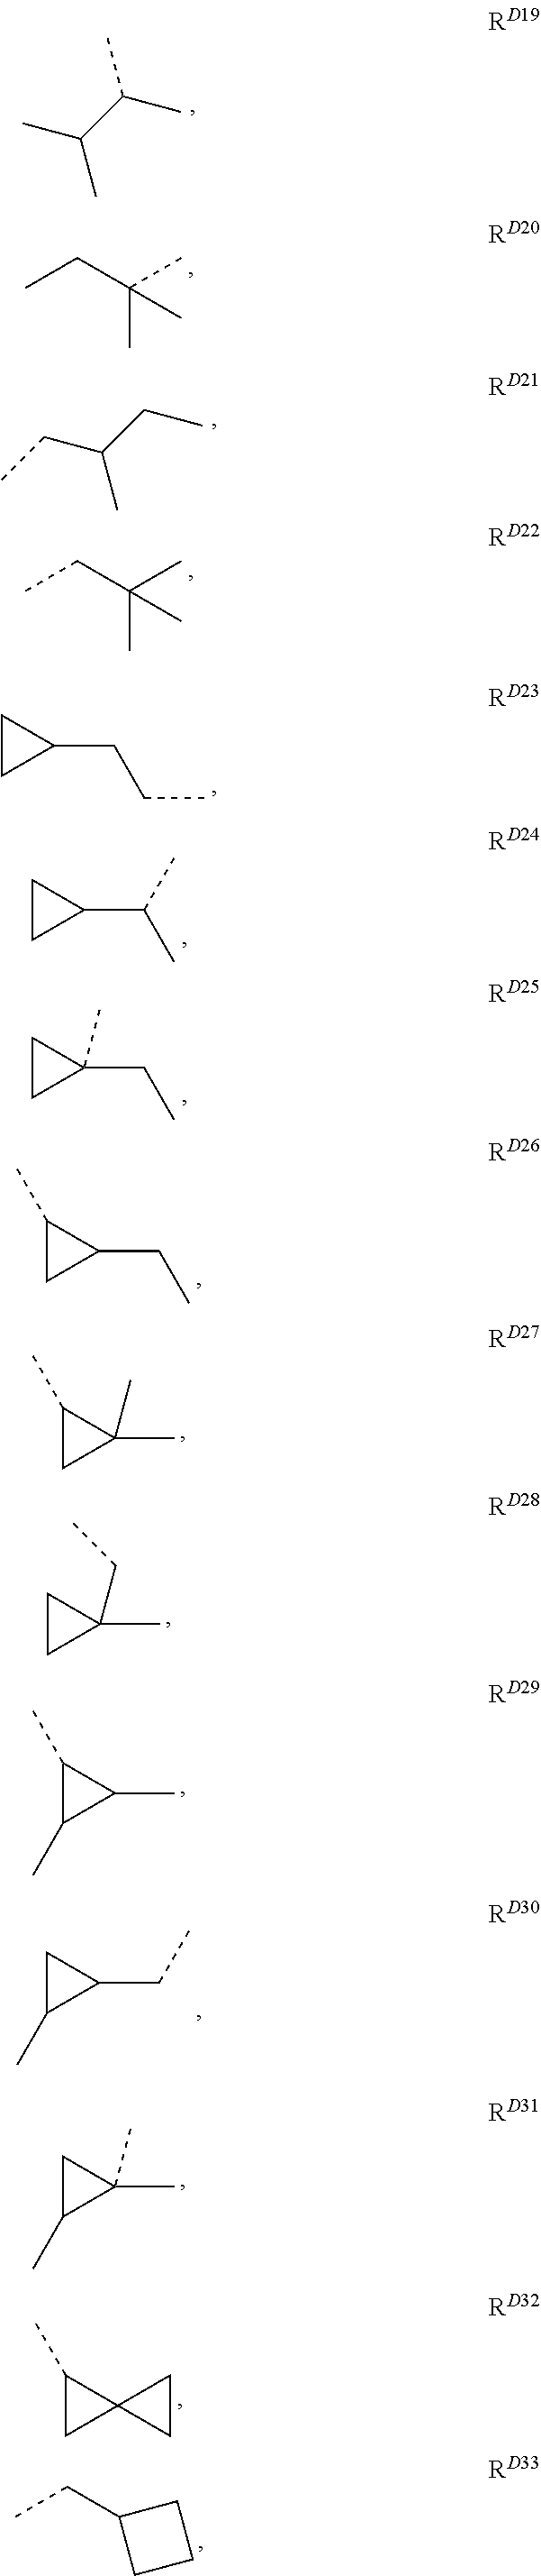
CC(C(C)C)C.C(CC)(C)(C)C.CCC(CC)C.C(CC)(C)(C)C.CCCC1CC1.CC(C1CC1)C.CCC1(C)CC1.CCC1C(C)C1.CC1(C)C(C)C1.CC1(CC)CC1.CC1C(C)C1C.C(C1CC1C)C.CC1(C)CC1C.C12(C(C)C1)CC2.C1(CC)CCC1
